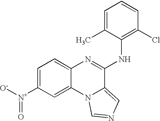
C1=C([N+]([O-])=O)C=C2C(=C1)N=C(NC1=C(Cl)C=CC=C1C)C1=CN=CN21
